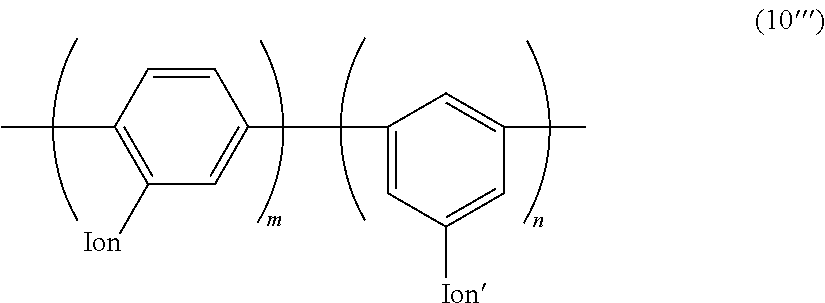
C1=CC(C)=C([Ion])C=C1C1=CC([Ion])=CC(C)=C1
